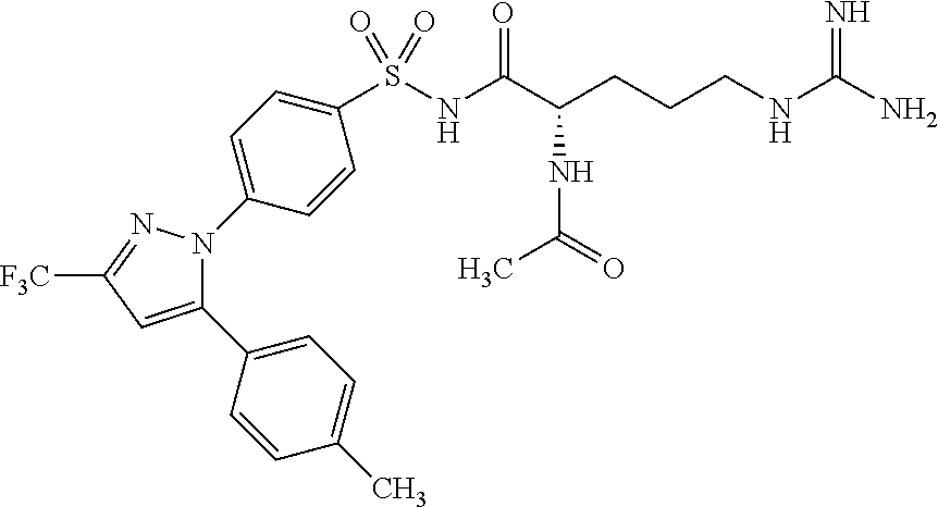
C1(C2=CC([F3C])=NN2C2=CC=C(S(NC(C(CCCNC(N)=N)NC(=O)C)=O)(=O)=O)C=C2)=CC=C(C)C=C1
